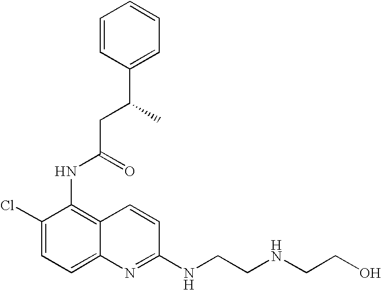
C1=CC(C(C)CC(NC2=C3C(=CC=C2Cl)N=C(NCCNCCO)C=C3)=O)=CC=C1
